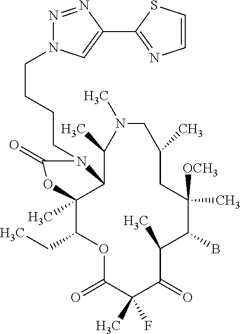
O1C(=O)C(C)(F)C(=O)C(C)C(B)C([OCH3])(C)CC(C)CN(C)C(C)C2C(C)(C1CC)OC(=O)N2CCCCN1N=NC(C2=NC=CS2)=C1
